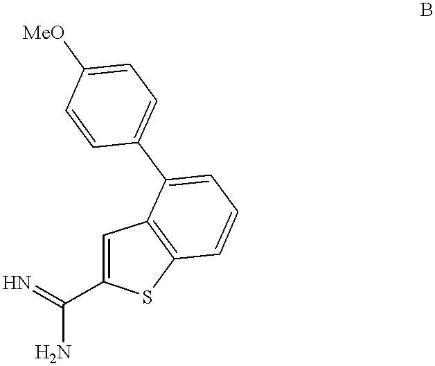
C1=C(C(=N)N)SC2=C1C(C1=CC=C([MeO])C=C1)=CC=C2
